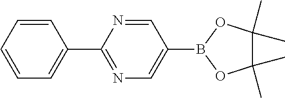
C1=CC(C2=NC=C(B3OC(C)(C)C(C)(C)O3)C=N2)=CC=C1
